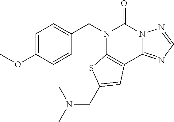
C1(CN2C3=C(C4=NC=NN4C2=O)C=C(CN(C)C)S3)=CC=C(OC)C=C1
